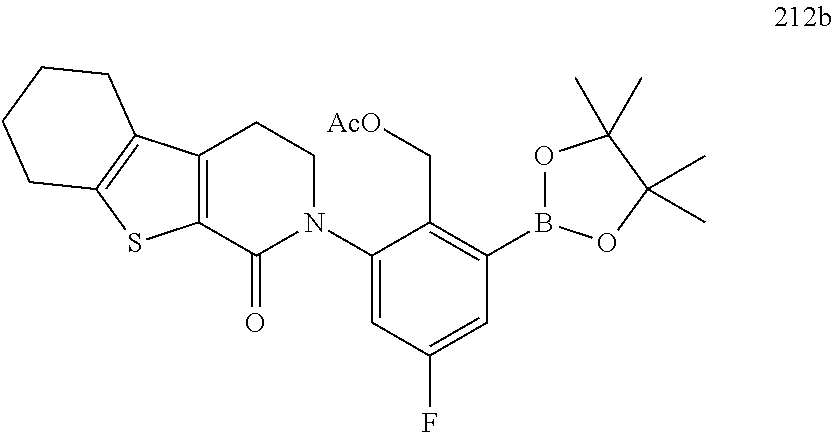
B1(C2=C(C[AcO])C(N3CCC4=C(C3=O)SC3=C4CCCC3)=CC(F)=C2)OC(C)(C)C(C)(C)O1
